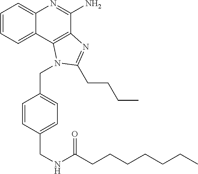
C1=CC=C2C(=C1)N=C(N)C1=C2N(CC2=CC=C(CNC(CCCCCCC)=O)C=C2)C(CCCC)=N1
